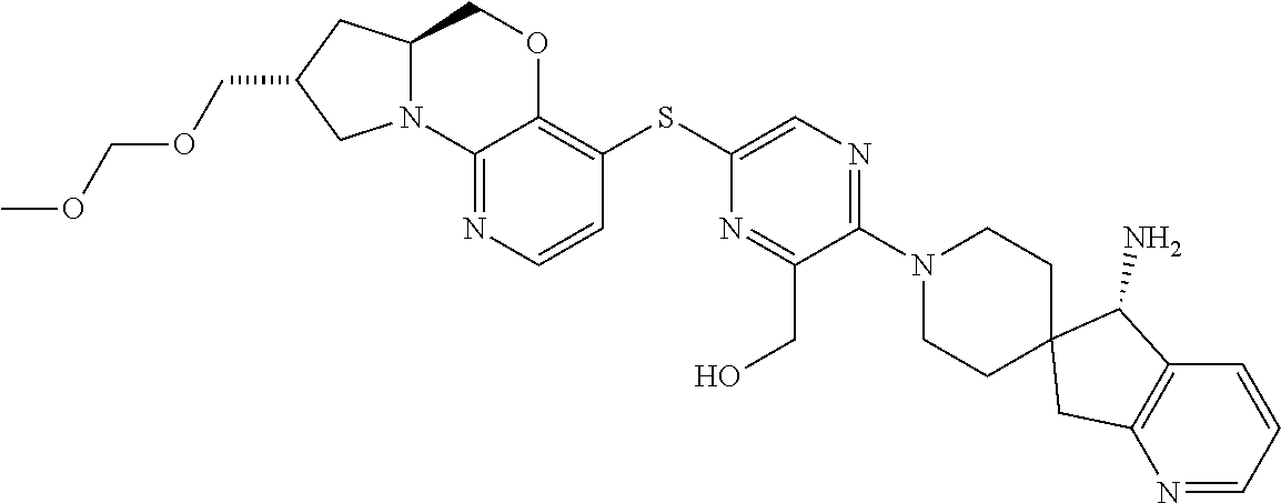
C1C2=C(C(N)C13CCN(C1=NC=C(SC4=C5OCC6CC(COCOC)CN6C5=NC=C4)N=C1CO)CC3)C=CC=N2
